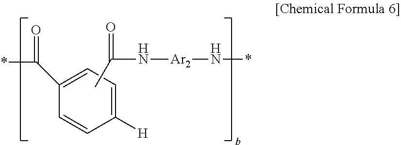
C1=C([H])C=CC(C(*)=O)=C1.C(N[Ar2]N*)(=O)C
